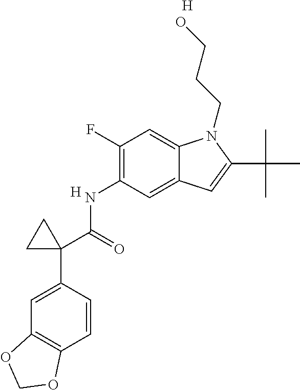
C1(NC(C2(C3=CC4=C(C=C3)OCO4)CC2)=O)=C(F)C=C2C(=C1)C=C(C(C)(C)C)N2CCCO.[H].[H]
